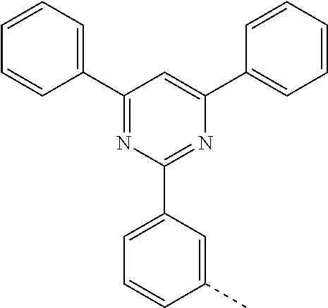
C1(C2=CC=CC=C2)=NC(C2=CC=CC(C)=C2)=NC(C2=CC=CC=C2)=C1
